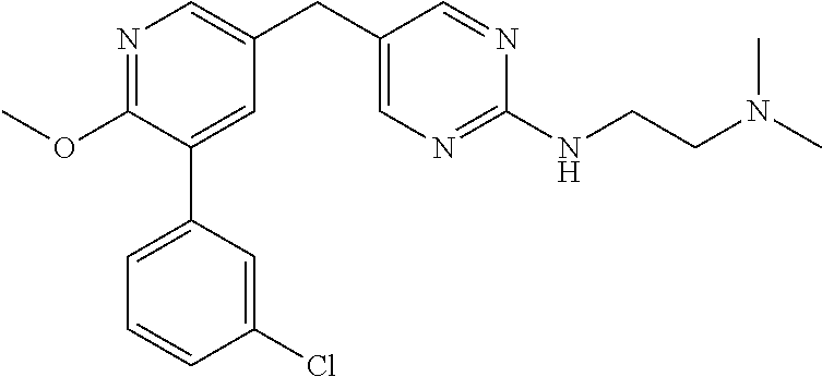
N1=C(OC)C(C2=CC=CC(Cl)=C2)=CC(CC2=CN=C(NCCN(C)C)N=C2)=C1
